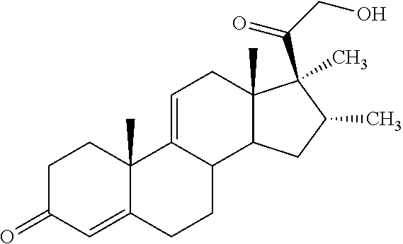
C1C(=O)C=C2C(C)(C1)C1=CCC3(C)C(C1CC2)CC(C)C3(C)C(CO)=O
